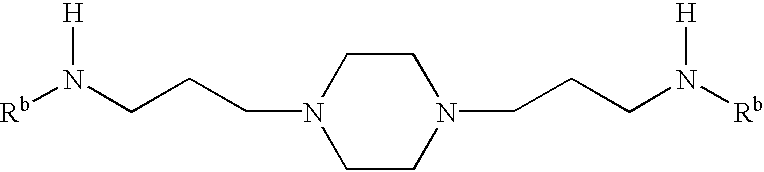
[Rb]N(CCCN1CCN(CCCN([Rb])[H])CC1)[H]
